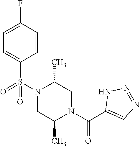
C1=C(F)C=CC(S(N2CC(C)N(C(=O)C3=CN=NN3)CC2C)(=O)=O)=C1
